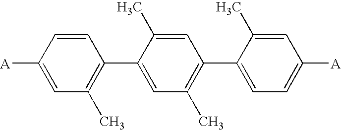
C1=C([A])C=CC(C2=CC(C)=C(C3=CC=C([A])C=C3C)C=C2C)=C1C
